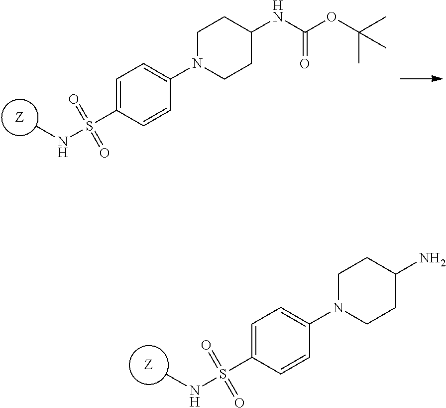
[Z].C1N(C2=CC=C(S(=O)(=O)NC)C=C2)CCC(N)C1.[Z].C1N(C2=CC=C(S(=O)(=O)NC)C=C2)CCC(NC(OC(C)(C)C)=O)C1
